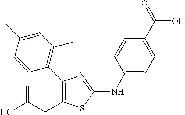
C1(C2=C(CC(O)=O)SC(NC3=CC=C(C(=O)O)C=C3)=N2)=C(C)C=C(C)C=C1
